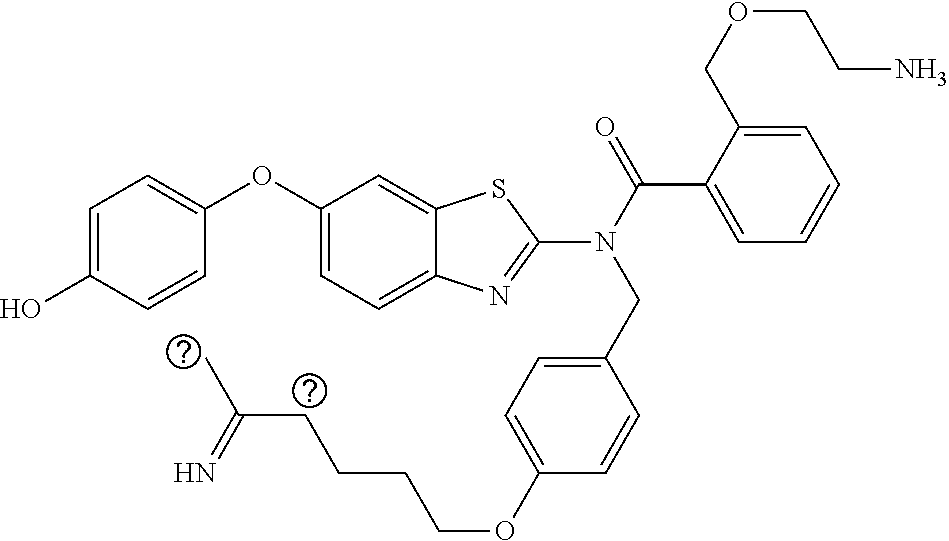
C1=C(O)C=CC(OC2=CC=C3C(=C2)SC(N(C(=O)C2=CC=CC=C2COCCN)CC2=CC=C(OCCCCC(C)=N)C=C2)=N3)=C1
